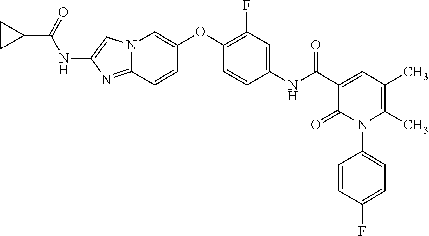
C1(NC(C2=CC(C)=C(C)N(C3=CC=C(F)C=C3)C2=O)=O)=CC(F)=C(OC2=CN3C(=NC(NC(C4CC4)=O)=C3)C=C2)C=C1
